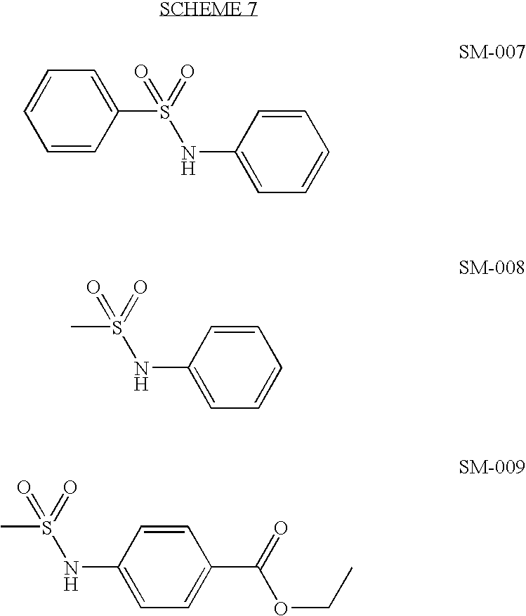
C1=CC(S(=O)(NC2=CC=CC=C2)=O)=CC=C1.S(=O)(NC1=CC=CC=C1)(=O)C.S(=O)(NC1=CC=C(C(=O)OCC)C=C1)(=O)C
